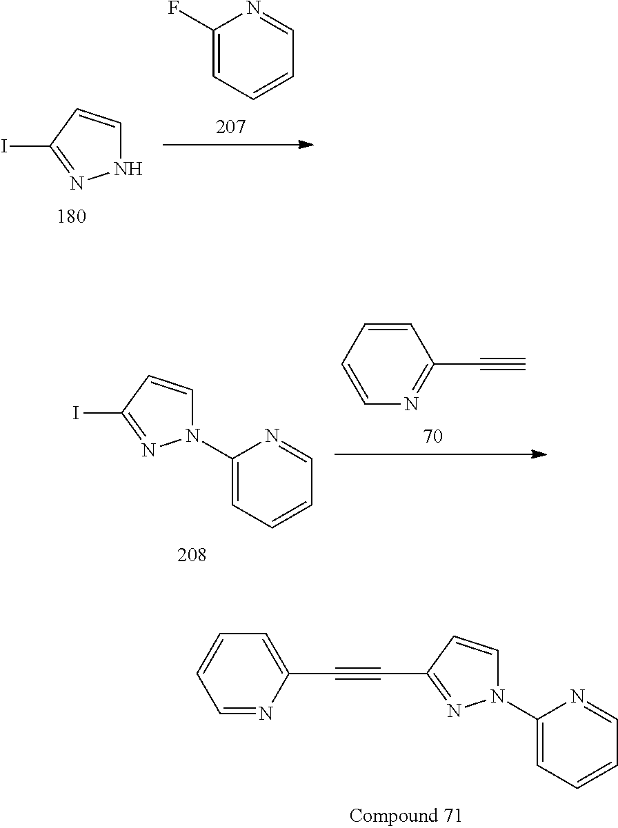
N1C=CC(I)=N1.FC1=CC=CC=N1.C1=CC=CC(C#C)=N1.C1(N2C=CC(I)=N2)=CC=CC=N1.C1(N2C=CC(C#CC3=CC=CC=N3)=N2)=CC=CC=N1
